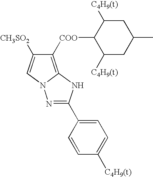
C1([COO]C2C([C4H9(t)])CC(C)CC2[C4H9(t)])=C2N(C=C1[CH3SO2])N=C(C1=CC=C([C4H9(t)])C=C1)N2
